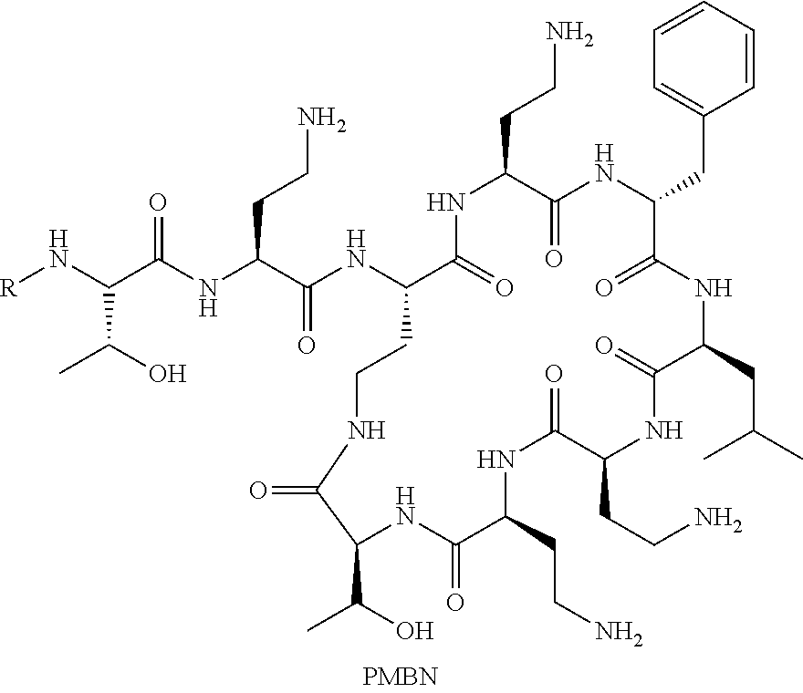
[R]NC(C(NC(C(NC1C(=O)NC(CCN)C(=O)NC(CC2=CC=CC=C2)C(=O)NC(CC(C)C)C(=O)NC(CCN)C(=O)NC(CCN)C(=O)NC(C(O)C)C(=O)NCC1)=O)CCN)=O)C(O)C
